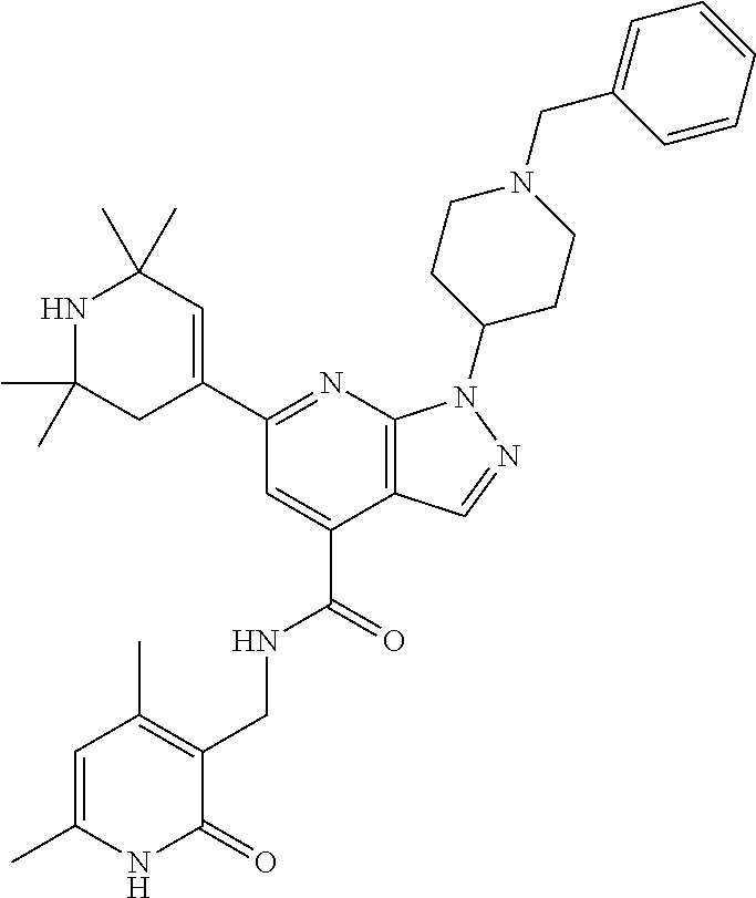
C1(C)(C)NC(C)(C)C=C(C2=NC3=C(C(C(=O)NCC4=C(C)C=C(C)NC4=O)=C2)C=NN3C2CCN(CC3=CC=CC=C3)CC2)C1
